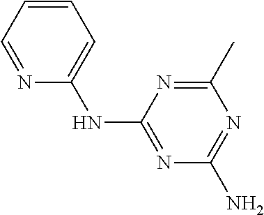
N(C1=NC(N)=NC(C)=N1)C1=CC=CC=N1
